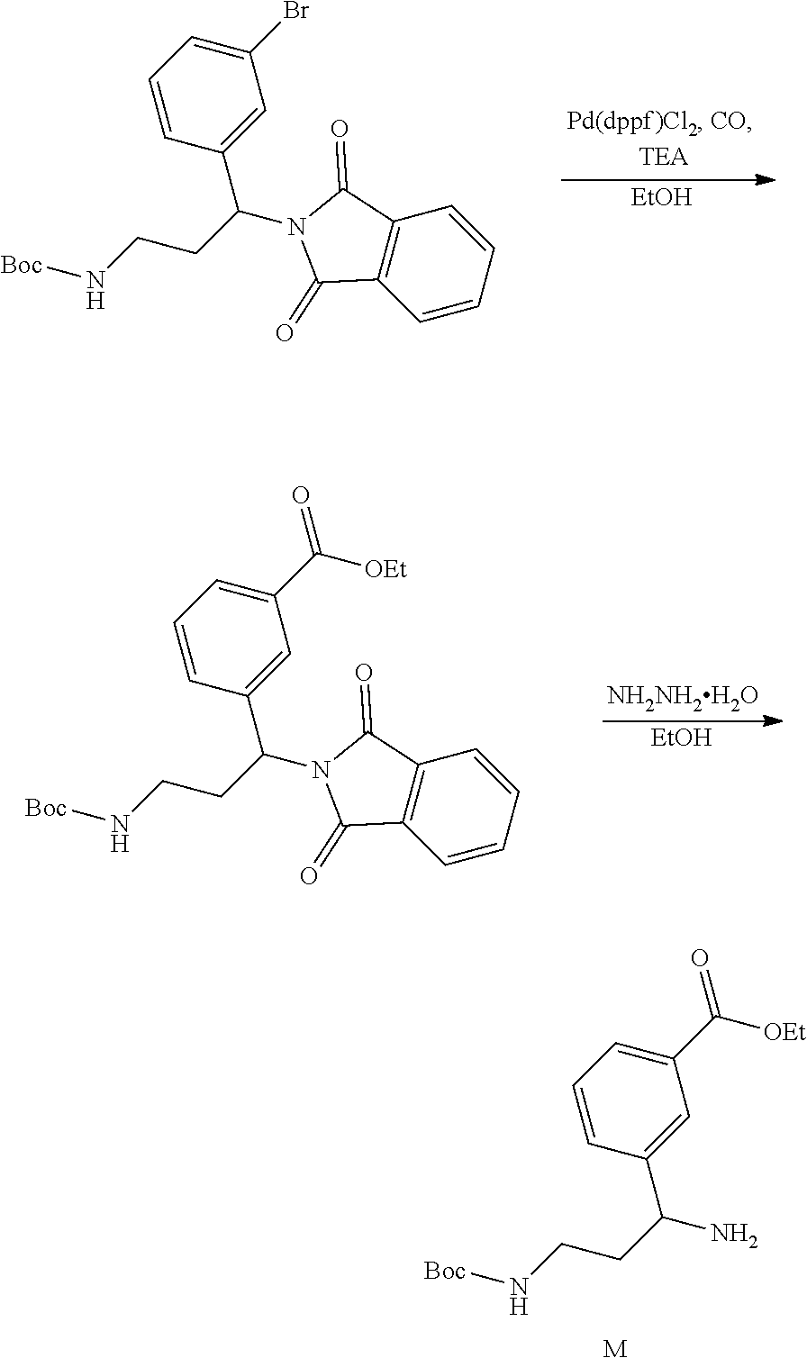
[EtOH].C1=CC(C(CCN[Boc])N2C(=O)C3=C(C2=O)C=CC=C3)=CC(Br)=C1.C1=CC(C(CCN[Boc])N2C(=O)C3=C(C2=O)C=CC=C3)=CC(C([OEt])=O)=C1.[NH2NH2H2O].[EtOH].C1=CC(C(CCN[Boc])N)=CC(C([OEt])=O)=C1.[M]
